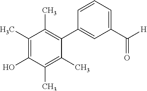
C1(C)=C(O)C(C)=C(C)C(C2=CC(C(=O)[H])=CC=C2)=C1C
